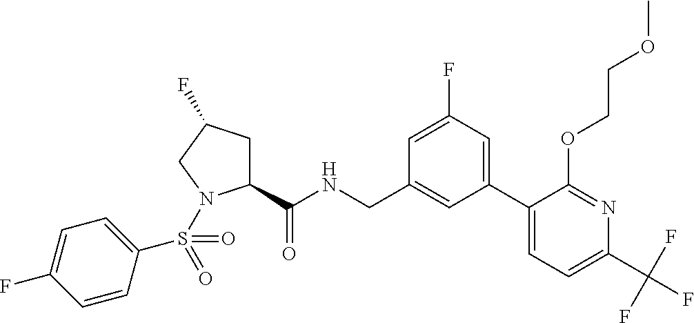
C1(C(NCC2=CC(C3=CC=C(C(F)(F)F)N=C3OCCOC)=CC(F)=C2)=O)CC(F)CN1S(C1=CC=C(F)C=C1)(=O)=O
